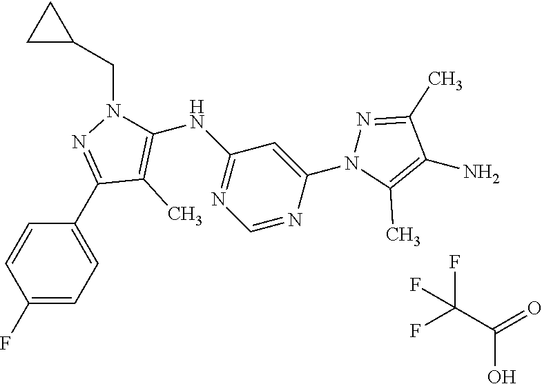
C1=CC(F)=CC=C1C1=NN(CC2CC2)C(NC2=NC=NC(N3N=C(C)C(N)=C3C)=C2)=C1C.FC(C(=O)O)(F)F
